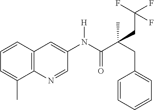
C12=C(C=CC=C1C)C=C(N(C(C(CC1=CC=CC=C1)(C)CC(F)(F)F)=O)[H])C=N2
